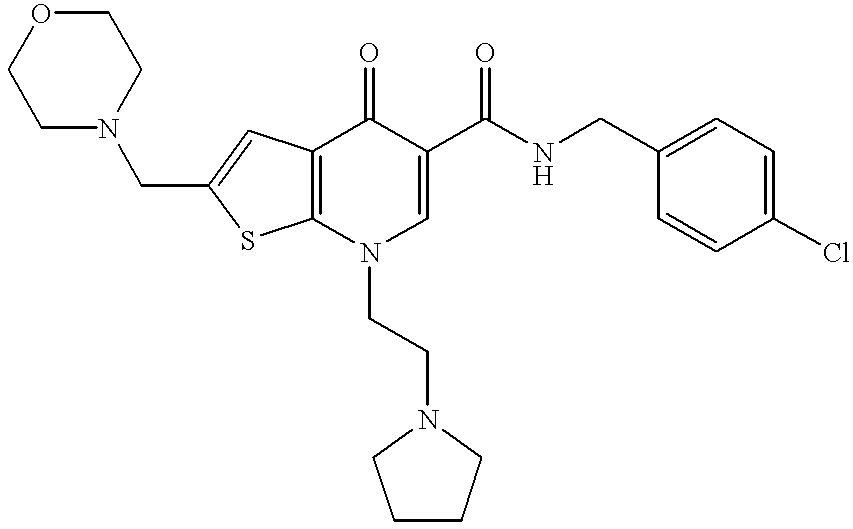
C1(CNC(C2=CN(CCN3CCCC3)C3=C(C2=O)C=C(CN2CCOCC2)S3)=O)=CC=C(Cl)C=C1
